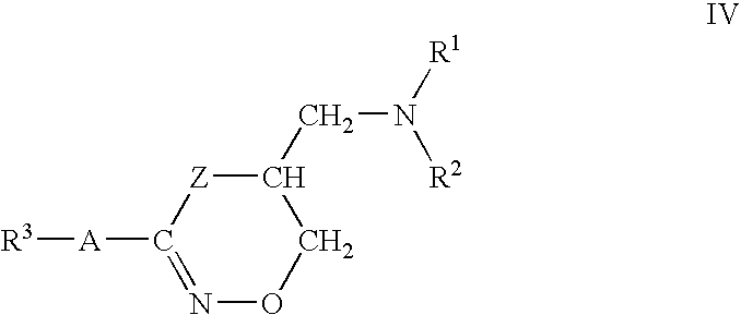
[Z]1C(CN([R1])[R2])CON=C1[A][R3]
